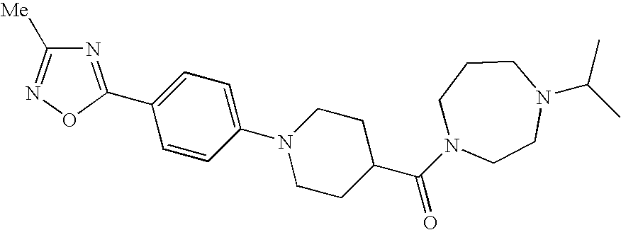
C1=C(C2=NC([Me])=NO2)C=CC(N2CCC(C(=O)N3CCCN(C(C)C)CC3)CC2)=C1
